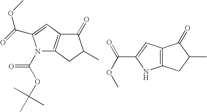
N1(C(OC(C)(C)C)=O)C2=C(C=C1C(=O)OC)C(=O)C(C)C2.C12=C(C=C(C(OC)=O)N1)C(=O)C(C)C2
